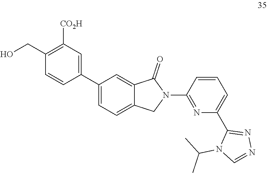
C1(CO)=C([CO2H])C=C(C2=CC=C3C(=C2)C(=O)N(C2=NC(C4=NN=CN4C(C)C)=CC=C2)C3)C=C1
